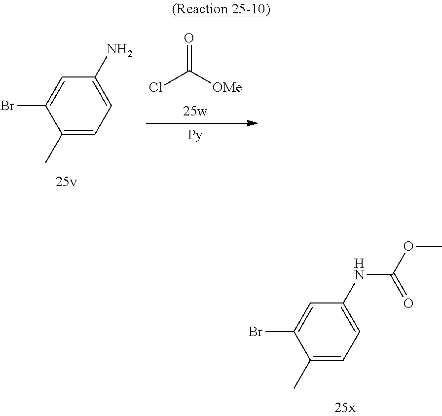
O=C([OMe])Cl.C1(C)=CC=C(N)C=C1Br.C1(C)=CC=C(NC(OC)=O)C=C1Br
